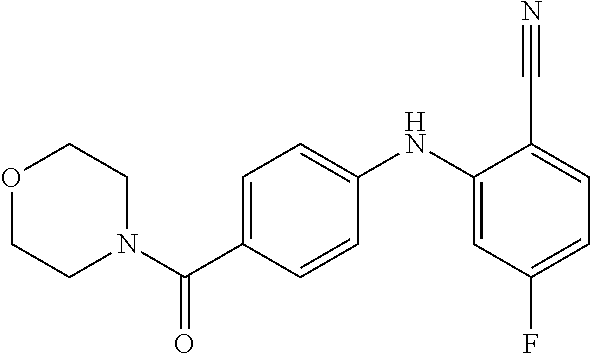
O1CCN(C(C2=CC=C(NC3=CC(F)=CC=C3C#N)C=C2)=O)CC1
